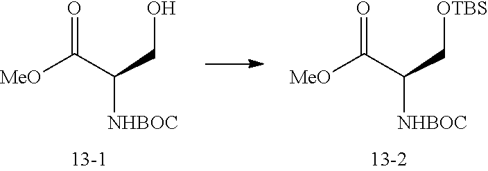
[MeO]C(C(CO)[NHBOC])=O.[MeO]C(C(C[OTBS])[NHBOC])=O
